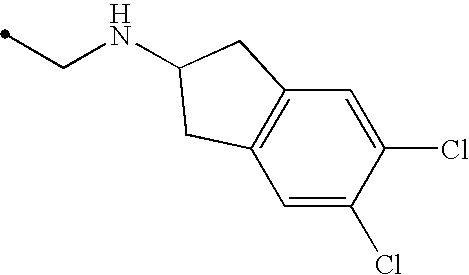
C1=C(Cl)C(Cl)=CC2=C1CC(NCC)C2
